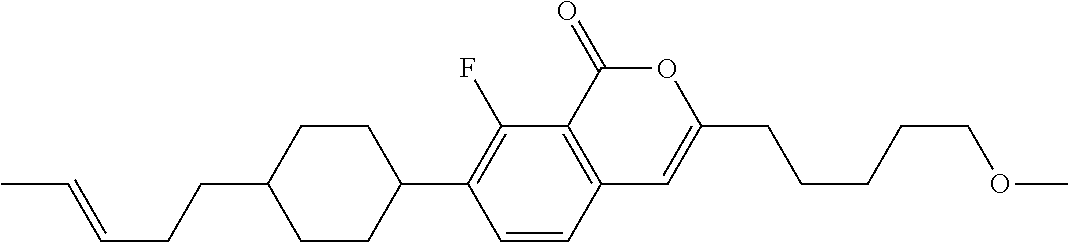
C12=C(C(=O)OC(CCCCCOC)=C1)C(F)=C(C1CCC(CCC=CC)CC1)C=C2
